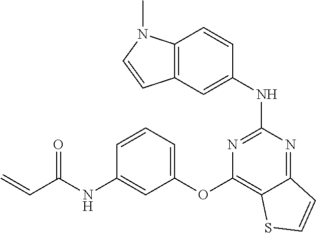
C12=C(C=C(NC3=NC(OC4=CC=CC(NC(C=C)=O)=C4)=C4C(=N3)C=CS4)C=C1)C=CN2C
